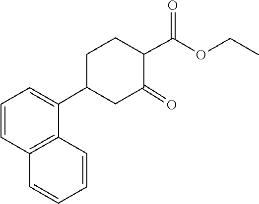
C1C(C2=CC=CC3=C2C=CC=C3)CC(=O)C(C(=O)OCC)C1
